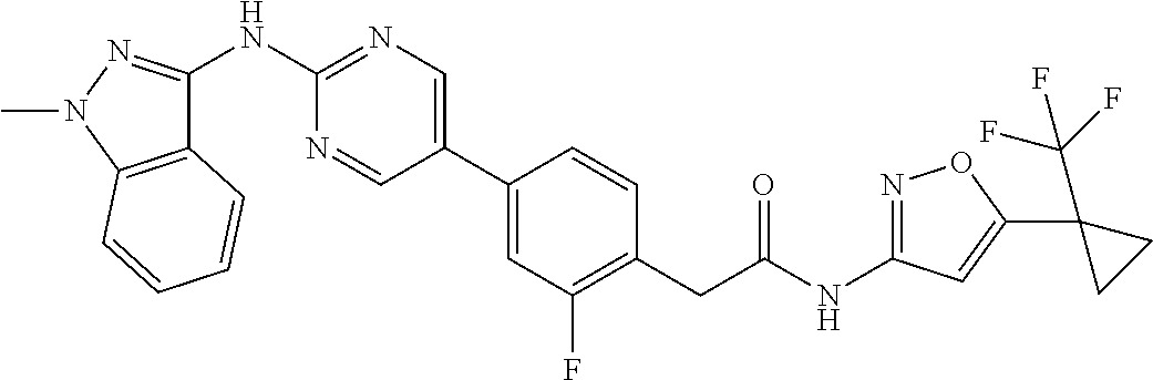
C1(C2=CN=C(NC3=NN(C)C4=C3C=CC=C4)N=C2)=CC(F)=C(CC(NC2=NOC(C3(C(F)(F)F)CC3)=C2)=O)C=C1
